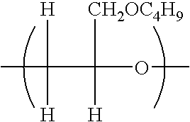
CC(C(OC)([CH2OC4H9])[H])([H])[H]
